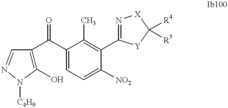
C1(O)=C(C(C2=CC=C([NO2])C(C3=N[X]C([R4])([R5])[Y]3)=C2C)=O)C=NN1[C4H9]
